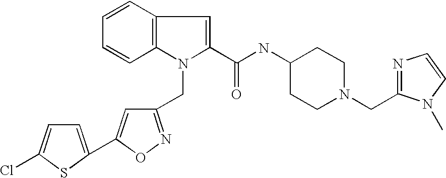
C1=CC2=C(C=C1)C=C(C(NC1CCN(CC3=NC=CN3C)CC1)=O)N2CC1=NOC(C2=CC=C(Cl)S2)=C1
